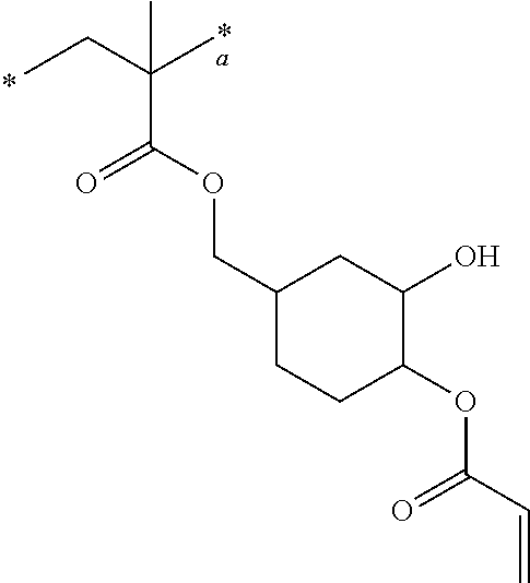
CCC(C)(C)C(OCC1CCC(OC(C=C)=O)C(O)C1)=O
